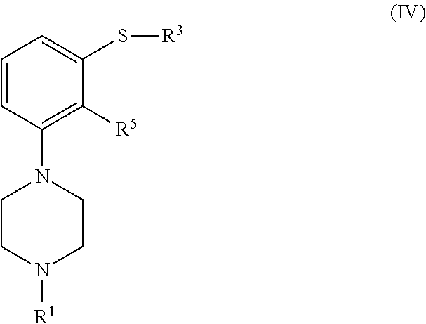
C1=CC(N2CCN([R1])CC2)=C([R5])C(S[R3])=C1
